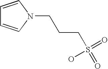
C1=CN(CCCS(=O)(=O)O)C=C1
